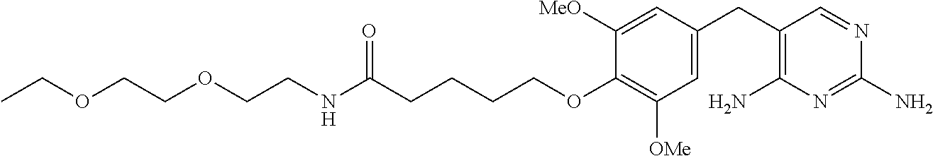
C1=C(CC2=C(N)N=C(N)N=C2)C=C([MeO])C(OCCCCC(NCCOCCOCC)=O)=C1[OMe]
